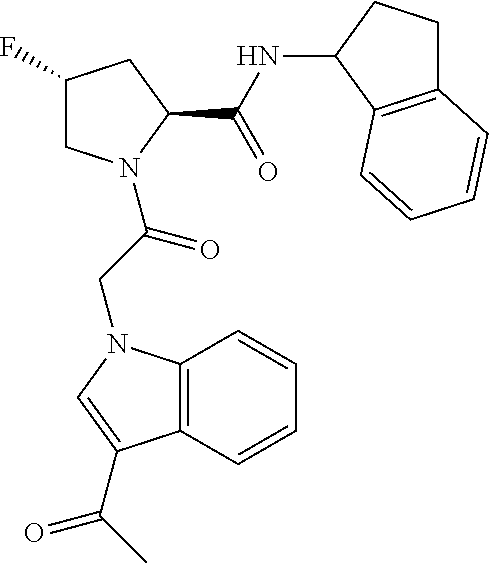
C1C(F)CC(C(=O)NC2CCC3=C2C=CC=C3)N1C(CN1C2=C(C(C(=O)C)=C1)C=CC=C2)=O
